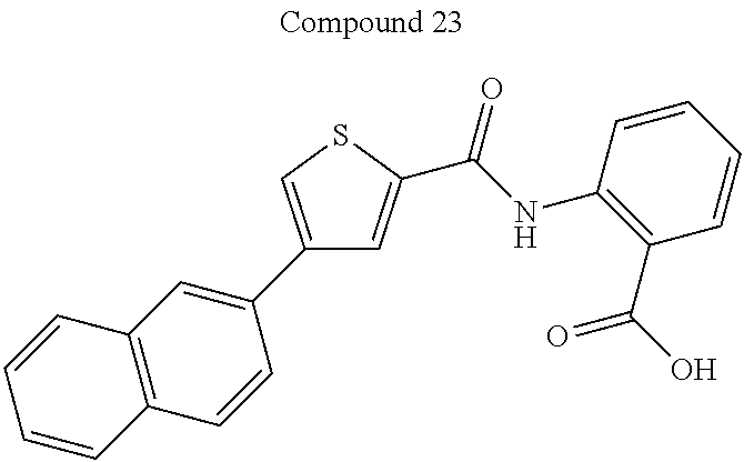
C1(C2=CC3=C(C=C2)C=CC=C3)=CSC(C(NC2=C(C(=O)O)C=CC=C2)=O)=C1
